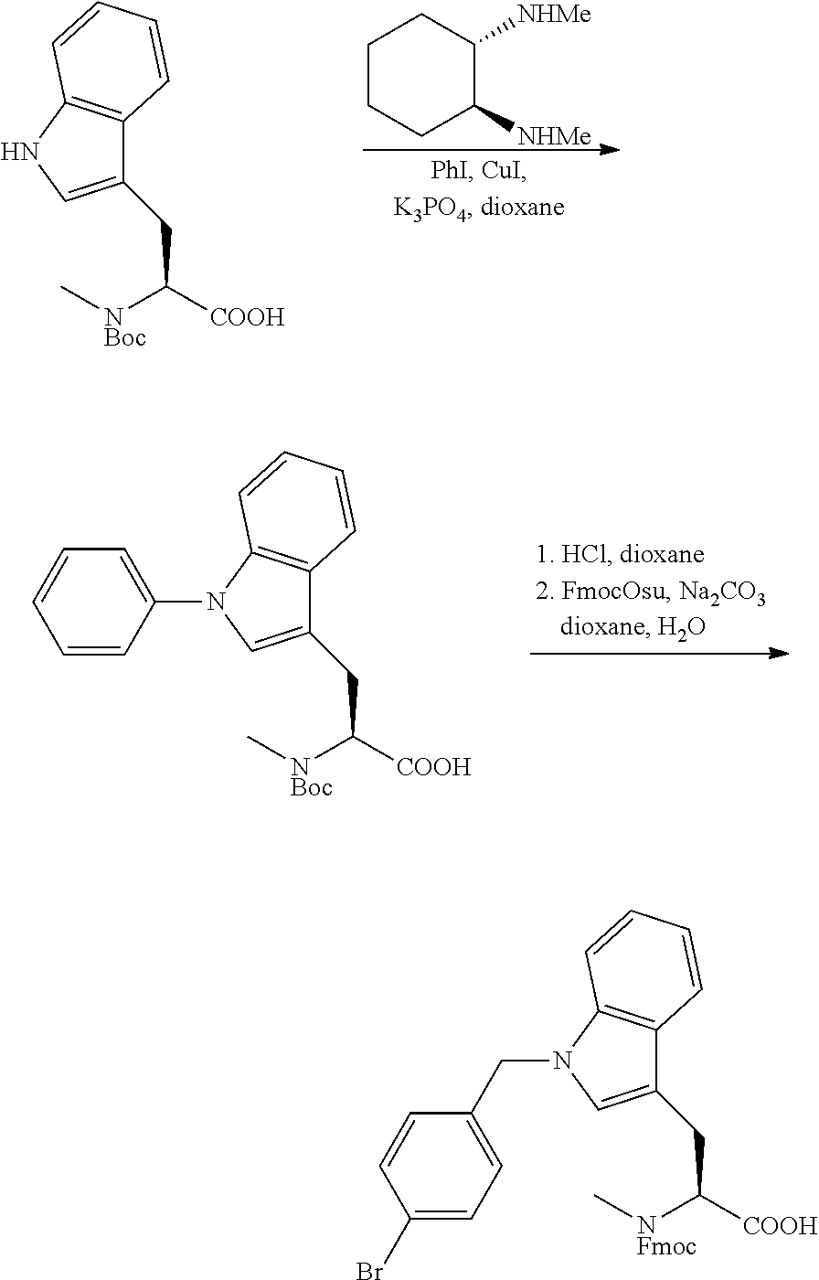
C(C([NBoc]C)[COOH])C1=CNC2=C1C=CC=C2.C1CCC([NHMe])C([NHMe])C1.C(C([NBoc]C)[COOH])C1=CN(C2=CC=CC=C2)C2=C1C=CC=C2.C(C([NFmoc]C)[COOH])C1=CN(CC2=CC=C(Br)C=C2)C2=C1C=CC=C2
